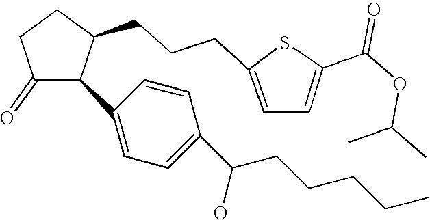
C1(=O)CCC(CCCC2=CC=C(C(OC(C)C)=O)S2)C1C1=CC=C(C(O)CCCCC)C=C1
